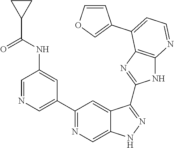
C1=NC=C(C2=NC=C3C(=C2)C(C2=NC4=C(N2)N=CC=C4C2=COC=C2)=NN3)C=C1NC(C1CC1)=O
